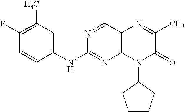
C1=CC(NC2=NC3=C(C=N2)N=C(C)C(=O)N3C2CCCC2)=CC(C)=C1F
